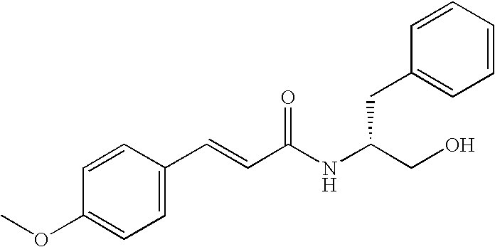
C1(C=CC(NC(CO)CC2=CC=CC=C2)=O)=CC=C(OC)C=C1
